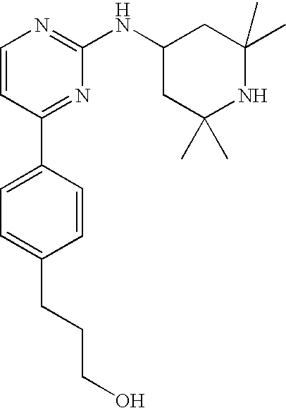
C1=CC(C2=CC=C(CCCO)C=C2)=NC(NC2CC(C)(C)NC(C)(C)C2)=N1
